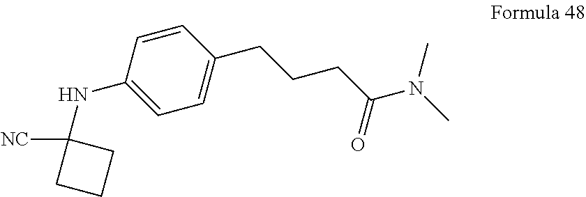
C1(CCCC(N(C)C)=O)=CC=C(NC2([NC])CCC2)C=C1
